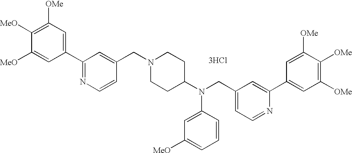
C1([OMe])=C([MeO])C([MeO])=CC(C2=NC=CC(CN3CCC(N(CC4=CC=NC(C5=CC([OMe])=C([OMe])C([OMe])=C5)=C4)C4=CC([MeO])=CC=C4)CC3)=C2)=C1.[3HCl]
